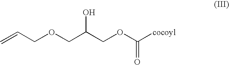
C=CCOCC(COC([cocoyl])=O)O
